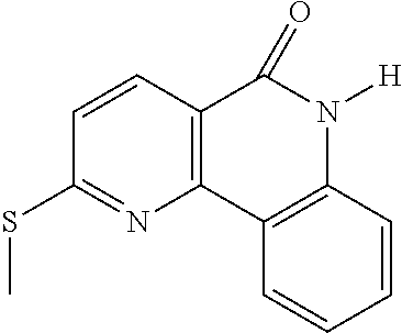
C12=C(C3=C(N([H])C1=O)C=CC=C3)N=C(SC)C=C2
